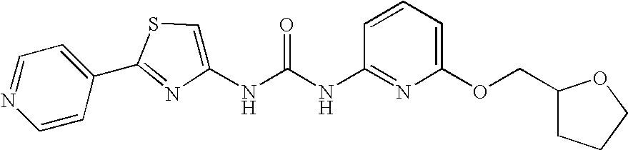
C1=CC(C2=NC(NC(NC3=NC(OCC4CCCO4)=CC=C3)=O)=CS2)=CC=N1
